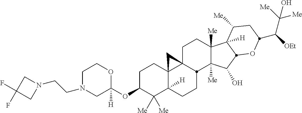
C1N(CCN2CC(F)(F)C2)CC(OC2C([Me])([Me])C3([H])C4(CC2)C2(CCC5([Me])C([Me])(C(O)C6C5([H])C([Me])CC(C([OEt])C([Me])([Me])O)O6)C2CC3)C4)([H])OC1
